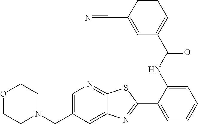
O1CCN(CC2=CN=C3C(=C2)N=C(C2=CC=CC=C2NC(C2=CC=CC(C#N)=C2)=O)S3)CC1
